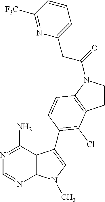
N1=C(N)C2=C(N=C1)N(C)C=C2C1=C(Cl)C2=C(N(C(=O)CC3=CC=CC([F3C])=N3)CC2)C=C1
